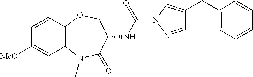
C1=CC2=C(C=C1[MeO])N(C)C(=O)C(NC(N1N=CC(CC3=CC=CC=C3)=C1)=O)CO2
